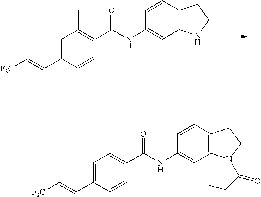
C1=CC(C(NC2=CC3=C(C=C2)CCN3)=O)=C(C)C=C1C=C[F3C].C1=CC(C(NC2=CC3=C(C=C2)CCN3C(CC)=O)=O)=C(C)C=C1C=C[F3C]
